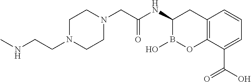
C1N(CCNC)CCN(CC(NC2B(O)OC3=C(C2)C=CC=C3C(O)=O)=O)C1
